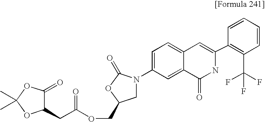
O=C(CC1C(=O)OC(C)(C)O1)OCC1CN(C2=CC=C3C(=C2)C(=O)NC(C2=C(C(F)(F)F)C=CC=C2)=C3)C(=O)O1
